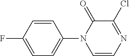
FC1=CC=C(N2C(=O)C(Cl)=NC=C2)C=C1
